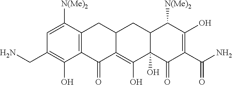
C12=C(C([N(Me)2])=CC(CN)=C1O)CC1C(=C(O)C3(O)C(C1)C([N(Me)2])C(O)=C(C(N)=O)C3=O)C2=O
